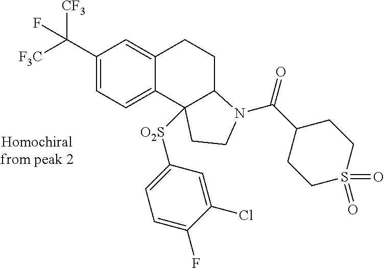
C1(C([F3C])([CF3])F)=CC=C2C(=C1)CCC1N(C(=O)C3CCS(=O)(=O)CC3)CCC21[O2S]C1=CC=C(F)C(Cl)=C1
